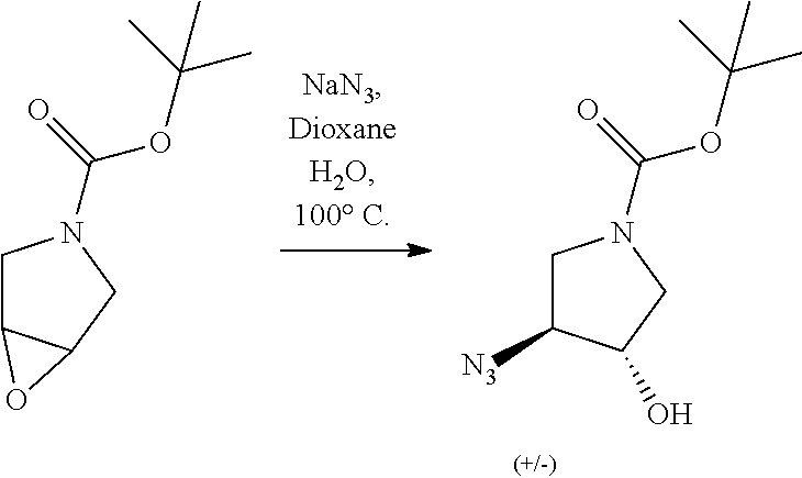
C1C([N3])C(O)CN1C(=O)OC(C)(C)C.C1C2C(CN1C(=O)OC(C)(C)C)O2
